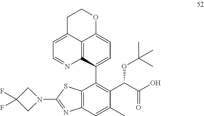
C12=C(C=C(C)C(C(C(O)=O)OC(C)(C)C)=C1C1=CC=C3C4=C1N=CC=C4CCO3)N=C(N1CC(F)(F)C1)S2
